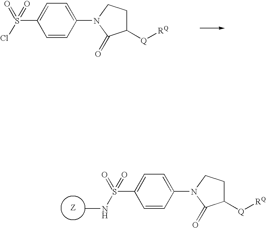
C1=CC(N2C(=O)C([Q][RQ])CC2)=CC=C1S(Cl)(=O)=O.C1=CC(N2C(=O)C([Q][RQ])CC2)=CC=C1S(NC)(=O)=O
